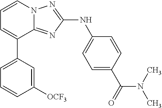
C1=CN2C(=NC(NC3=CC=C(C(=O)N(C)C)C=C3)=N2)C(C2=CC=CC([OCF3])=C2)=C1
